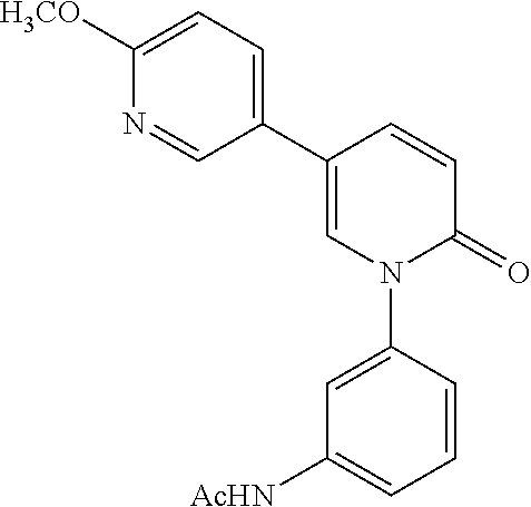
C1(C2=CC=C([H3CO])N=C2)=CN(C2=CC([AcHN])=CC=C2)C(=O)C=C1
